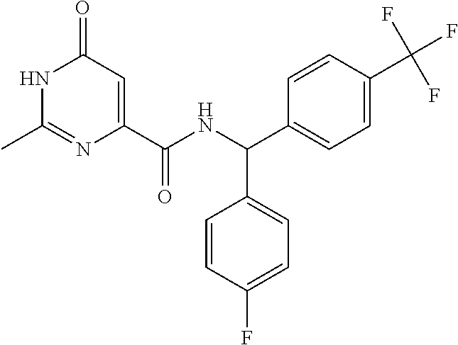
C1(C)=NC(C(NC(C2=CC=C(C(F)(F)F)C=C2)C2=CC=C(F)C=C2)=O)=CC(=O)N1
